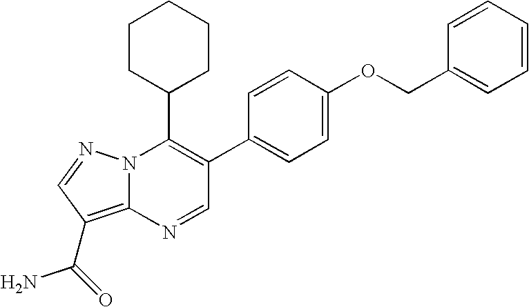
N1=CC(C2=CC=C(OCC3=CC=CC=C3)C=C2)=C(C2CCCCC2)N2C1=C(C(N)=O)C=N2
